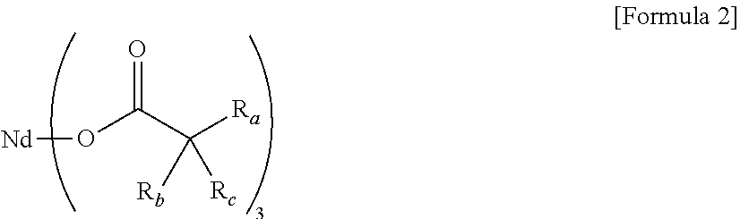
O(C(C([Ra])([Rb])[Rc])=O)[Nd]
